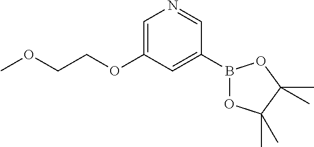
B1(C2=CC(OCCOC)=CN=C2)OC(C)(C)C(C)(C)O1
